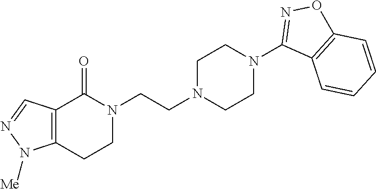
N1(CCN2CCN(C3=NOC4=C3C=CC=C4)CC2)C(=O)C2=C(CC1)N([Me])N=C2
